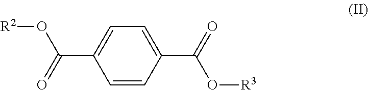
C1=CC(C(=O)O[R3])=CC=C1C(=O)O[R2]
